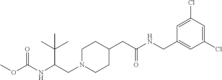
O(C(NC(CN1CCC(CC(NCC2=CC(Cl)=CC(Cl)=C2)=O)CC1)C(C)(C)C)=O)C
